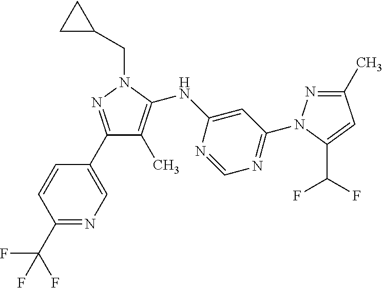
C1(C2=CN=C(C(F)(F)F)C=C2)=NN(CC2CC2)C(NC2=CC(N3N=C(C)C=C3C(F)F)=NC=N2)=C1C
